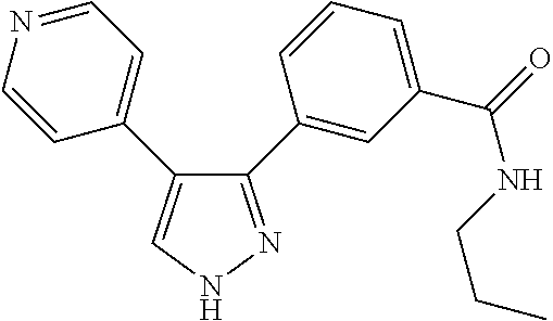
C1(C2=CC(C(NCCC)=O)=CC=C2)=NNC=C1C1=CC=NC=C1
